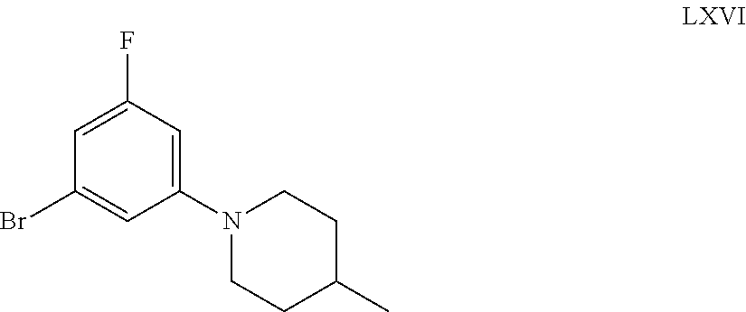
C1(Br)=CC(N2CCC(C)CC2)=CC(F)=C1
